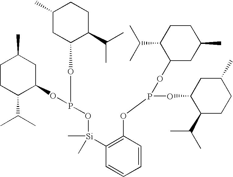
C1CC(C(C)C)C(OP(OC2C(C(C)C)CCC(C)C2)O[Si](C2=C(OP(OC3CC(C)CCC3C(C)C)OC3C(C(C)C)CCC(C)C3)C=CC=C2)(C)C)CC1C
